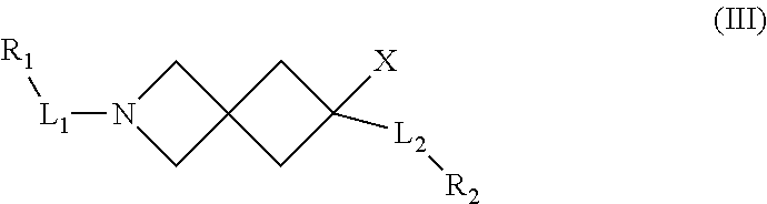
C1N([L1][R1])CC12CC([X])([L2][R2])C2
